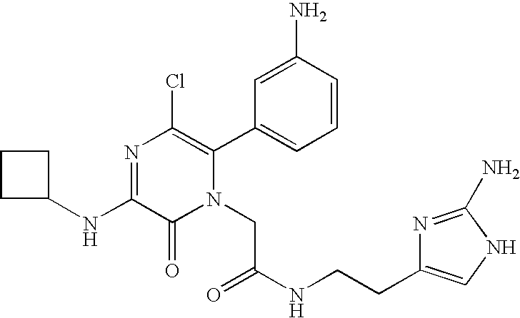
N(C1=NC(Cl)=C(C2=CC=CC(N)=C2)N(CC(NCCC2=CNC(N)=N2)=O)C1=O)C1CCC1
